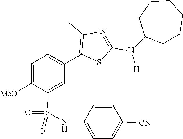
C1C(N(C2=NC(C)=C(C3=CC=C([MeO])C(S(=O)(NC4=CC=C([CN])C=C4)=O)=C3)S2)[H])CCCCC1
